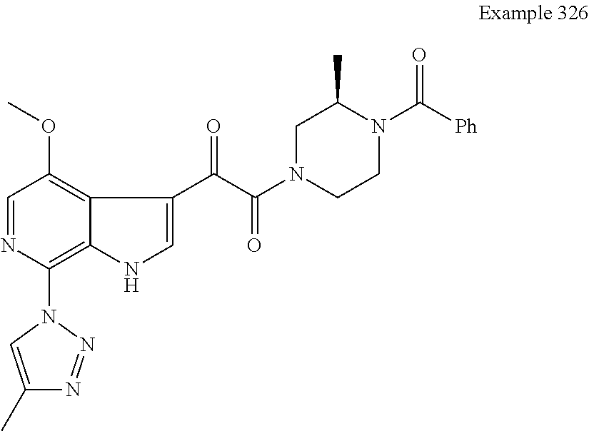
C1=NC(N2C=C(C)N=N2)=C2C(=C1OC)C(C(C(N1CCN(C([Ph])=O)C(C)C1)=O)=O)=CN2
